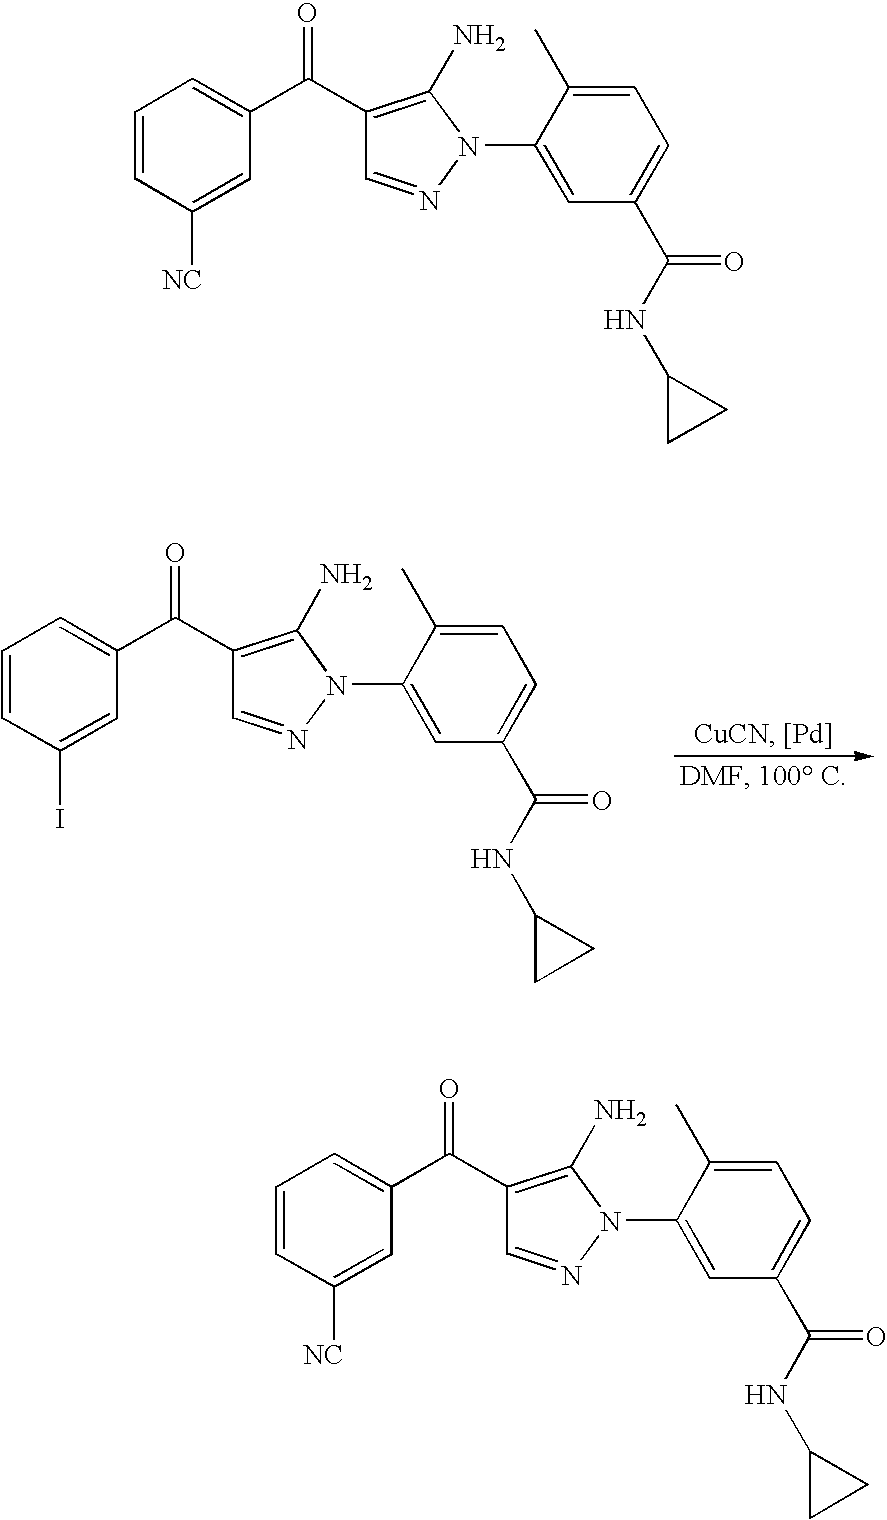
C(C1=C(N)N(C2=CC(C(NC3CC3)=O)=CC=C2C)N=C1)(C1=CC=CC(I)=C1)=O.C(C1=C(N)N(C2=CC(C(NC3CC3)=O)=CC=C2C)N=C1)(C1=CC=CC([NC])=C1)=O.C(C1=C(N)N(C2=CC(C(NC3CC3)=O)=CC=C2C)N=C1)(C1=CC=CC([NC])=C1)=O
